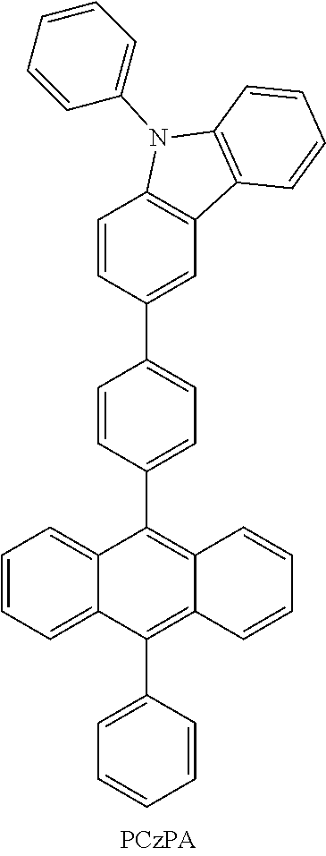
C1=CC(C2=CC3=C(C=C2)N(C2=CC=CC=C2)C2=C3C=CC=C2)=CC=C1C1=C2C(=C(C3=CC=CC=C3)C3=CC=CC=C31)C=CC=C2
